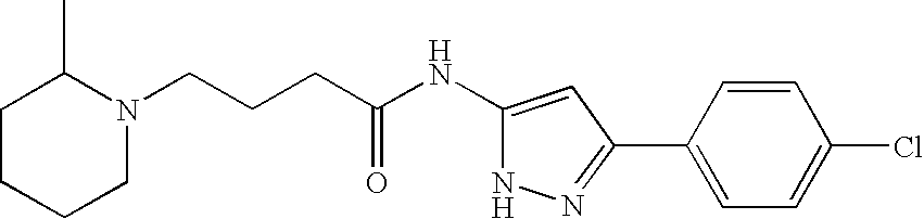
C(CCC(NC1=CC(C2=CC=C(Cl)C=C2)=NN1)=O)N1C(C)CCCC1
